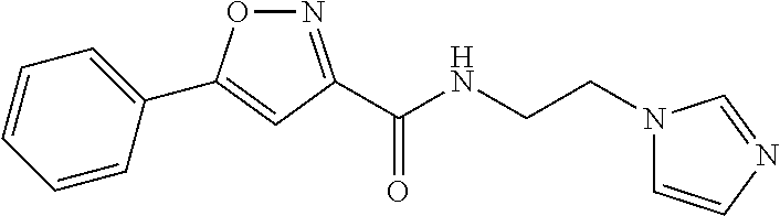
C1(C2=CC(C(NCCN3C=CN=C3)=O)=NO2)=CC=CC=C1
